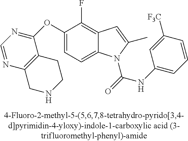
C1(OC2=NC=NC3=C2CCNC3)=CC=C2C(=C1F)C=C(C)N2C(=O)NC1=CC=CC([CF3])=C1
